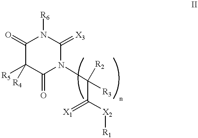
C1([R5])([R4])C(=O)N(C([R3])([R2])C(=[X1])[X2][R1])C(=[X3])N([R6])C1=O
